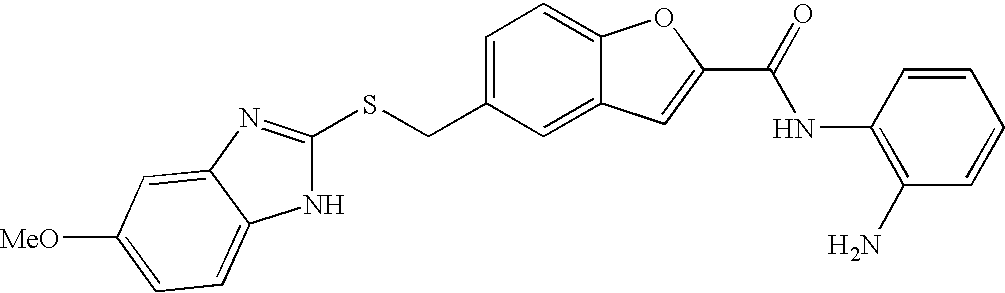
S(CC1=CC=C2C(=C1)C=C(C(NC1=C(N)C=CC=C1)=O)O2)C1=NC2=CC([MeO])=CC=C2N1
